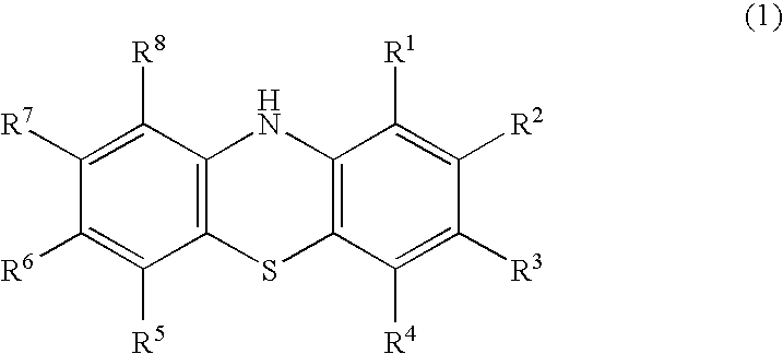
C1([R7])=C([R8])C2=C(C([R5])=C1[R6])SC1=C(N2)C([R1])=C([R2])C([R3])=C1[R4]
